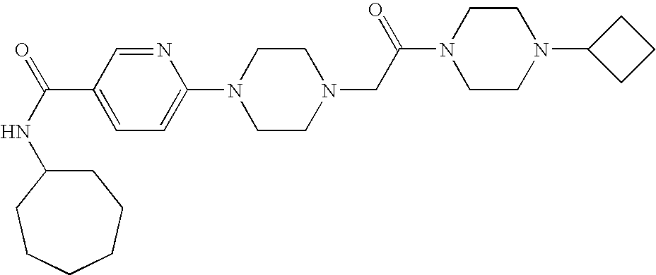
C1(NC(=O)C2=CC=C(N3CCN(CC(N4CCN(C5CCC5)CC4)=O)CC3)N=C2)CCCCCC1
